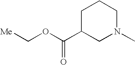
[Me]COC(C1CN(C)CCC1)=O
